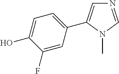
C1(F)=CC(C2=CN=CN2C)=CC=C1O
